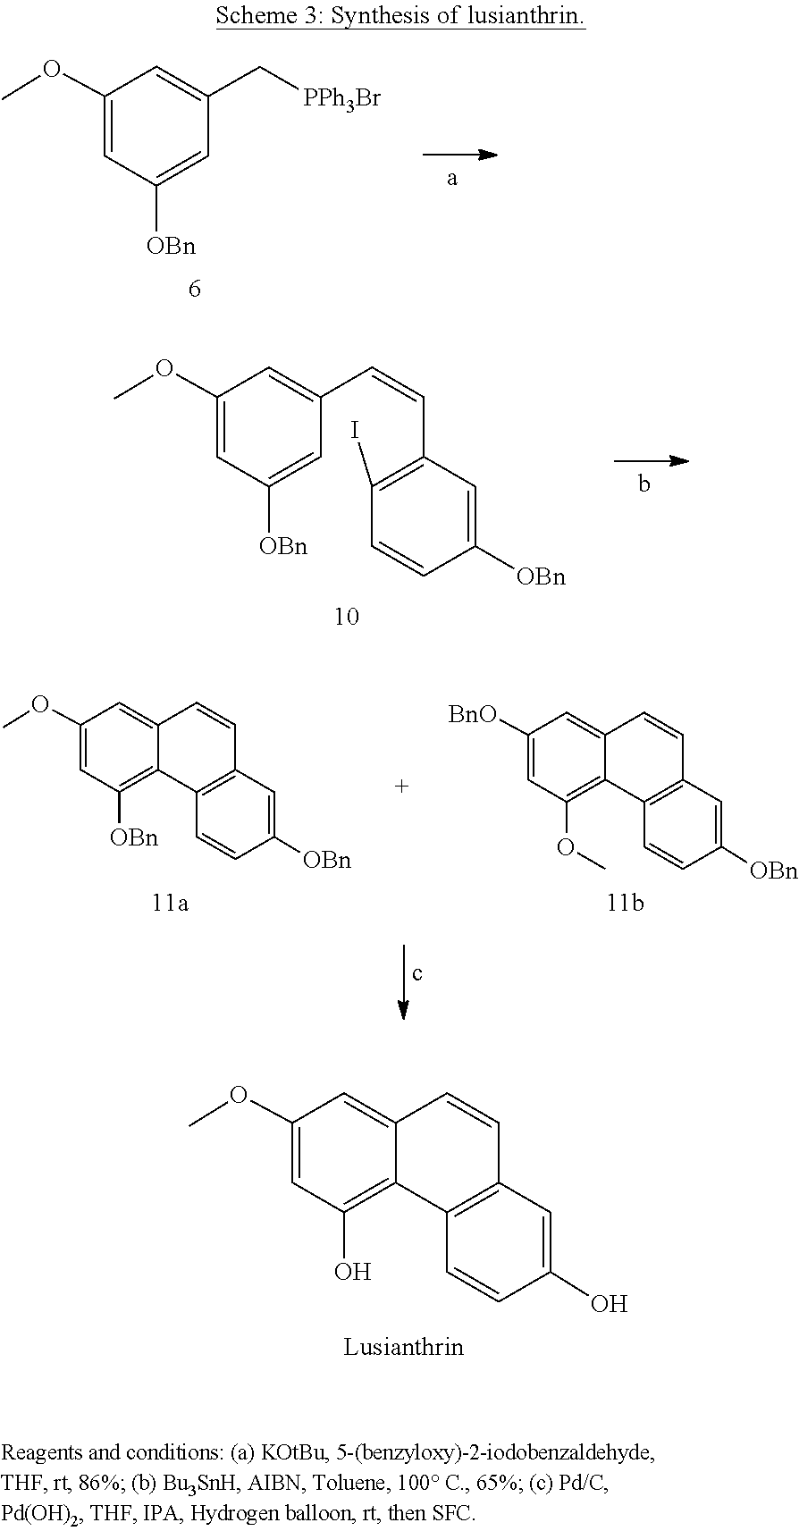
C1=C([OBn])C=C(OC)C=C1C[PPh3Br].COC1=CC([OBn])=CC(C=CC2=C(I)C=CC([OBn])=C2)=C1.C12=C([OBn])C=C(OC)C=C1C=CC1=C2C=CC([OBn])=C1.COC1=C2C(=CC([BnO])=C1)C=CC1=C2C=CC([OBn])=C1.COC1=CC(O)=C2C(=C1)C=CC1=C2C=CC(O)=C1
